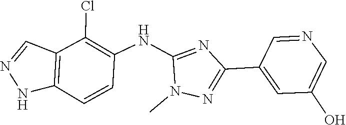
C1=C(O)C=C(C2=NN(C)C(NC3=C(Cl)C4=C(C=C3)NN=C4)=N2)C=N1
